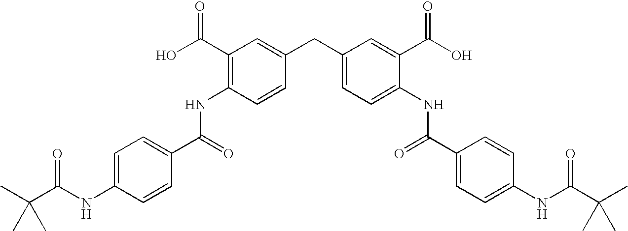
C(C(NC1=CC=C(C(=O)NC2=C(C(O)=O)C=C(CC3=CC=C(NC(C4=CC=C(NC(C(C)(C)C)=O)C=C4)=O)C(C(O)=O)=C3)C=C2)C=C1)=O)(C)(C)C
